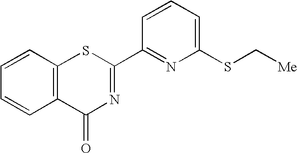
C1=CC=C(SC[Me])N=C1C1=NC(=O)C2=C(S1)C=CC=C2
